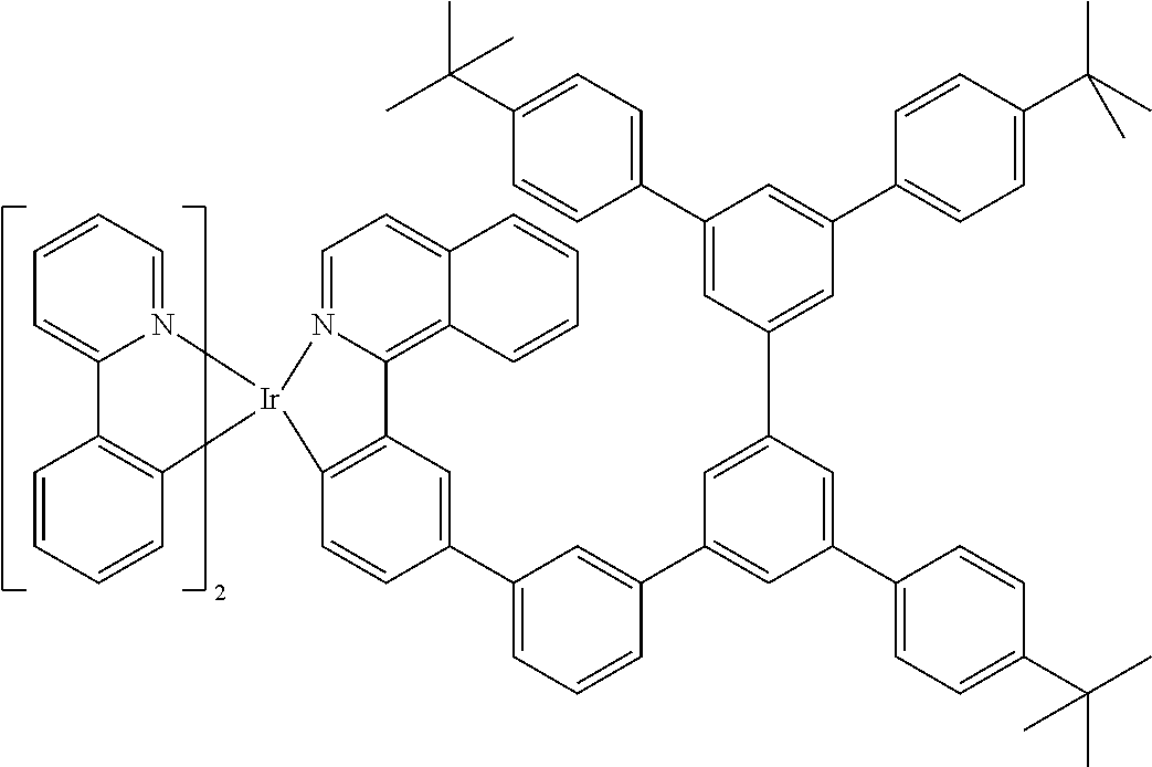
C12=C(C=CC(C3=CC=CC(C4=CC(C5=CC=C(C(C)(C)C)C=C5)=CC(C5=CC(C6=CC=C(C(C)(C)C)C=C6)=CC(C6=CC=C(C(C)(C)C)C=C6)=C5)=C4)=C3)=C1)[Ir]1(N3=CC=C4C(=C23)C=CC=C4)N2=CC=CC=C2C2=C1C=CC=C2
